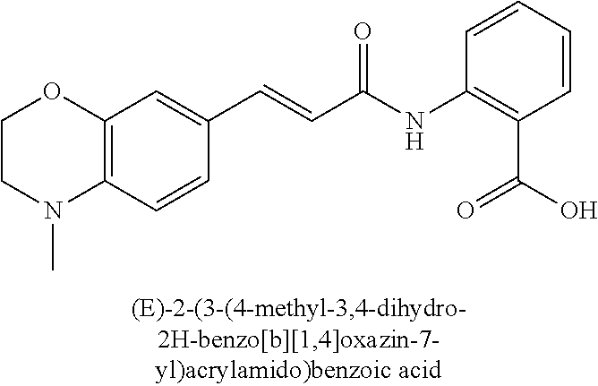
C1=CC(NC(C=CC2=CC3=C(C=C2)N(C)CCO3)=O)=C(C(O)=O)C=C1
